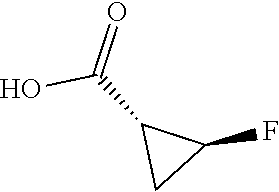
C1(F)CC1C(O)=O
